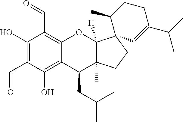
C1(O)=C(C=O)C(O)=C2C(=C1C=O)OC1([H])C(C)(C2CC(C)C)CCC12C(C)CCC(C(C)C)=C2
